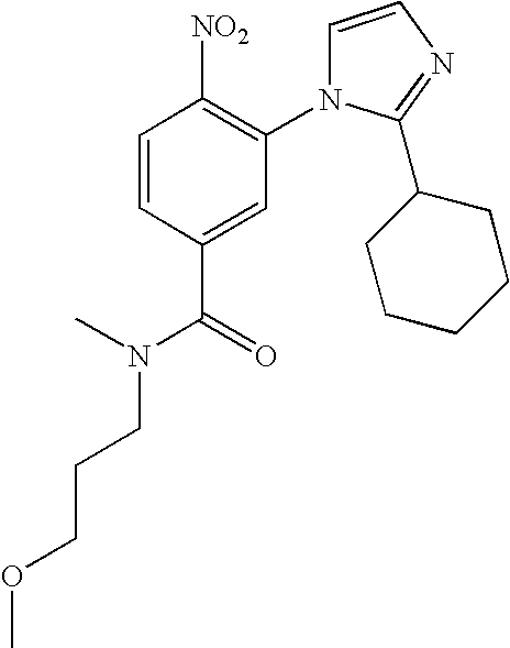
C1=CC(C(=O)N(CCCOC)C)=CC(N2C=CN=C2C2CCCCC2)=C1[NO2]
